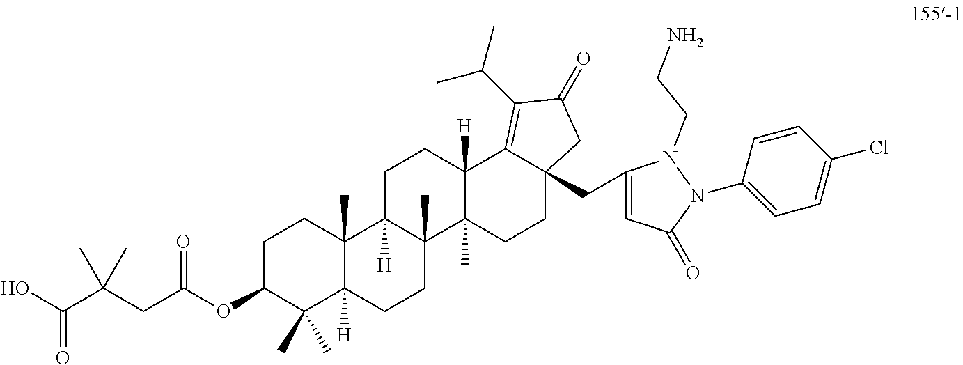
C1C(OC(CC(C(O)=O)(C)C)=O)C(C)(C)C2([H])C(C)(C1)C1([H])C(C)(CC2)C2(C)C([H])(CC1)C1=C(C(C)C)C(=O)CC1(CC1=CC(=O)N(C3=CC=C(Cl)C=C3)N1CCN)CC2
